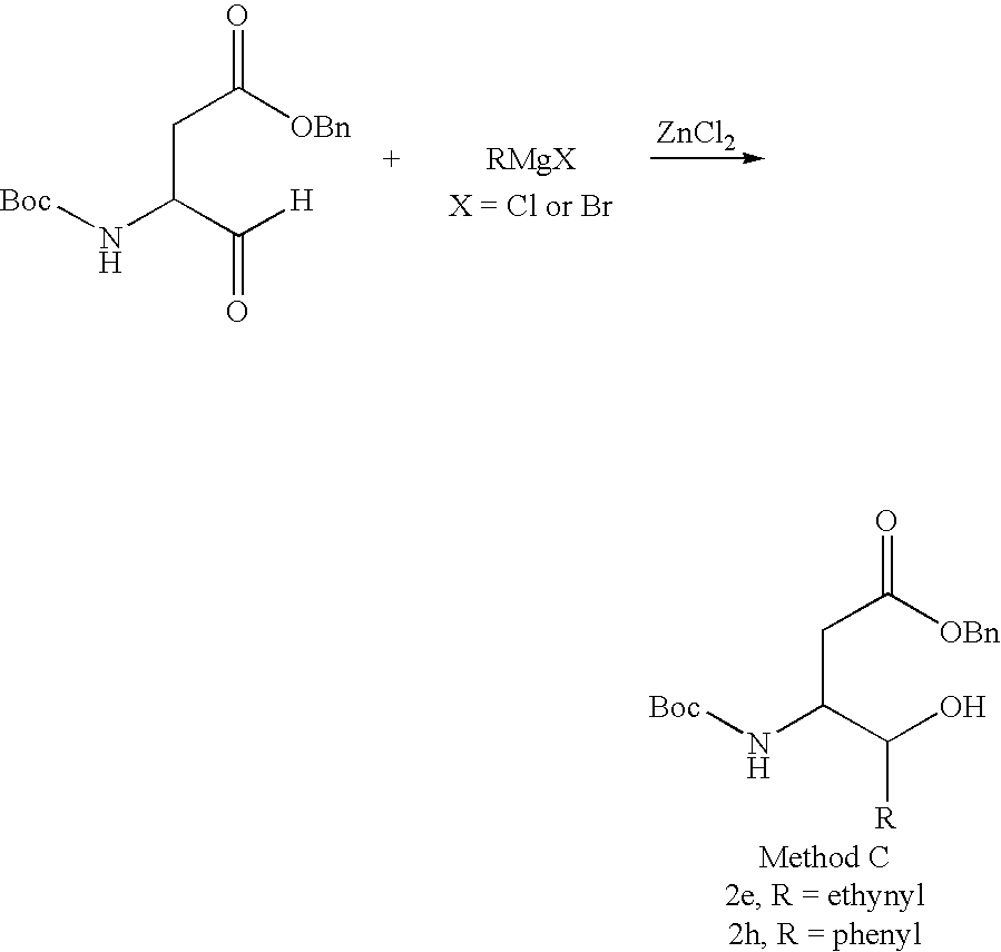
O=C([OBn])CC(N[Boc])C(O)[R].O=C([OBn])CC(N[Boc])C([H])=O.[ZnCl2]
